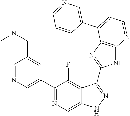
C1=NC=C(C2=NC=C3C(=C2F)C(C2=NC4=C(N2)N=CC=C4C2=CN=CC=C2)=NN3)C=C1CN(C)C
